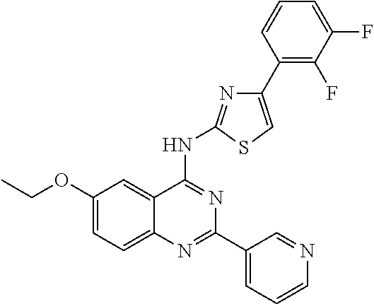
C1(OCC)=CC=C2C(=C1)C(NC1=NC(C3=C(F)C(F)=CC=C3)=CS1)=NC(C1=CC=CN=C1)=N2
